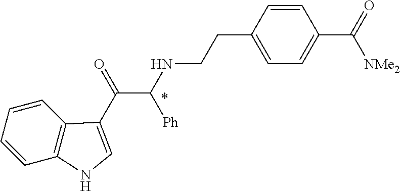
C1=CC2=C(C=C1)C(C(=O)C(NCCC1=CC=C(C(=O)[NMe2])C=C1)[Ph])=CN2
